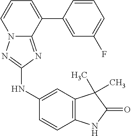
C12=NC(NC3=CC4=C(C=C3)NC(=O)C4(C)C)=NN1C=CC=C2C1=CC(F)=CC=C1
